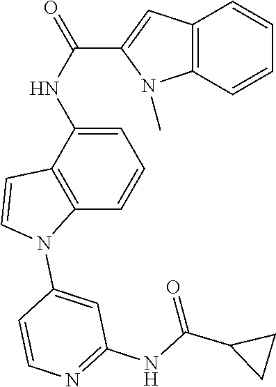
C1=C(NC(C2=CC3=C(N2C)C=CC=C3)=O)C2=C(C=C1)N(C1=CC(NC(=O)C3CC3)=NC=C1)C=C2
